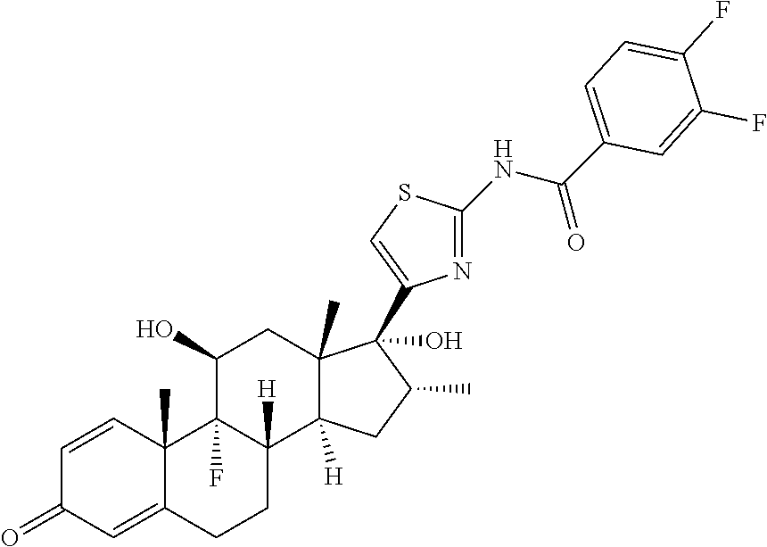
C1=CC2(C)C(=CC1=O)CCC1([H])C2(F)C(O)CC2(C)C1([H])CC(C)C2(O)C1=CSC(NC(=O)C2=CC=C(F)C(F)=C2)=N1
